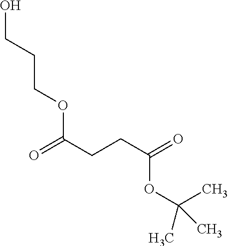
OCCCOC(=O)CCC(=O)OC(C)(C)C
